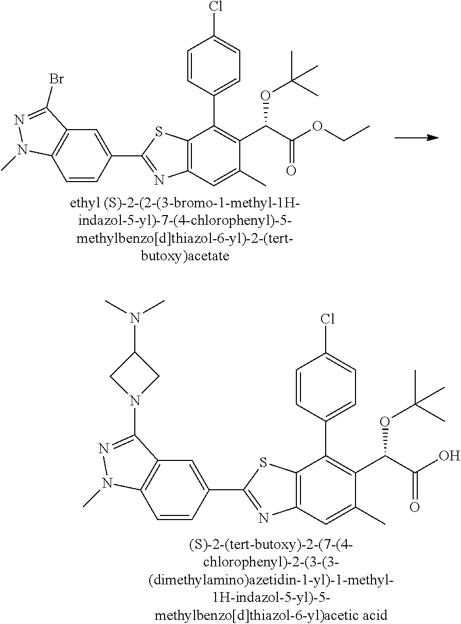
C1=C(C2=NC3=C(S2)C(C2=CC=C(Cl)C=C2)=C(C(C(OCC)=O)OC(C)(C)C)C(C)=C3)C=CC2=C1C(Br)=NN2C.C1=C(C2=NC3=C(S2)C(C2=CC=C(Cl)C=C2)=C(C(C(O)=O)OC(C)(C)C)C(C)=C3)C=CC2=C1C(N1CC(N(C)C)C1)=NN2C
